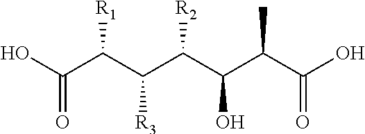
C(C(C(C(C(C(C(O)=O)C)O)[R2])[R3])[R1])(O)=O
